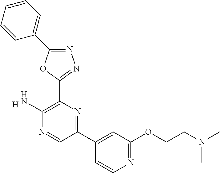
[H].C1(N)=C(C2=NN=C(C3=CC=CC=C3)O2)N=C(C2=CC(OCCN(C)C)=NC=C2)C=N1
